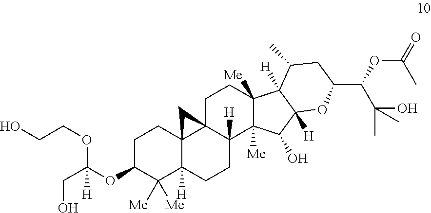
C(COC(CO)(OC1C([Me])([Me])C2([H])C3(CC1)C1(C([H])(CC2)C2([Me])C([Me])(CC1)C1([H])C([H])(C2O)OC(C(C(O)(C)C)OC(C)=O)CC1C)C3)[H])O
